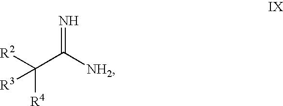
[R2]C(C(=N)[NH2])([R4])[R3]
